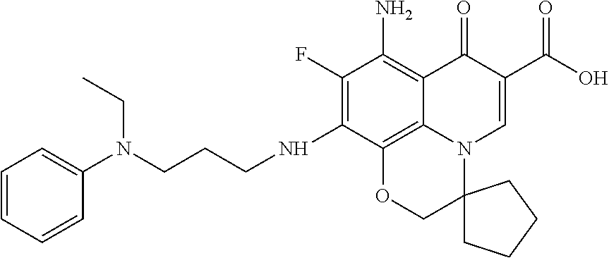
N(C1=C(F)C(N)=C2C3=C1OCC1(N3C=C(C(O)=O)C2=O)CCCC1)CCCN(C1=CC=CC=C1)CC
